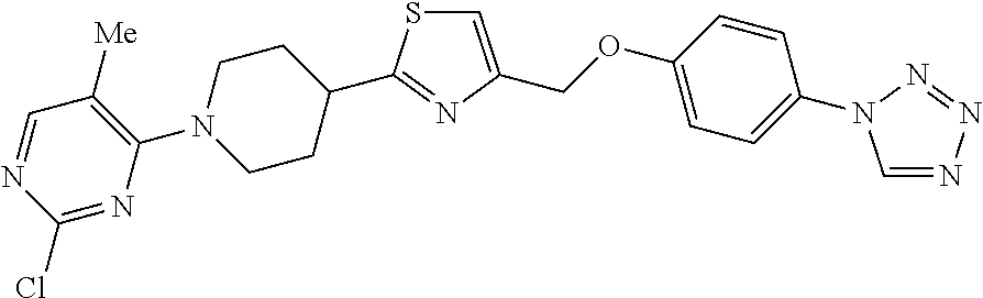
C1(N2CCC(C3=NC(COC4=CC=C(N5C=NN=N5)C=C4)=CS3)CC2)=C([Me])C=NC(Cl)=N1
